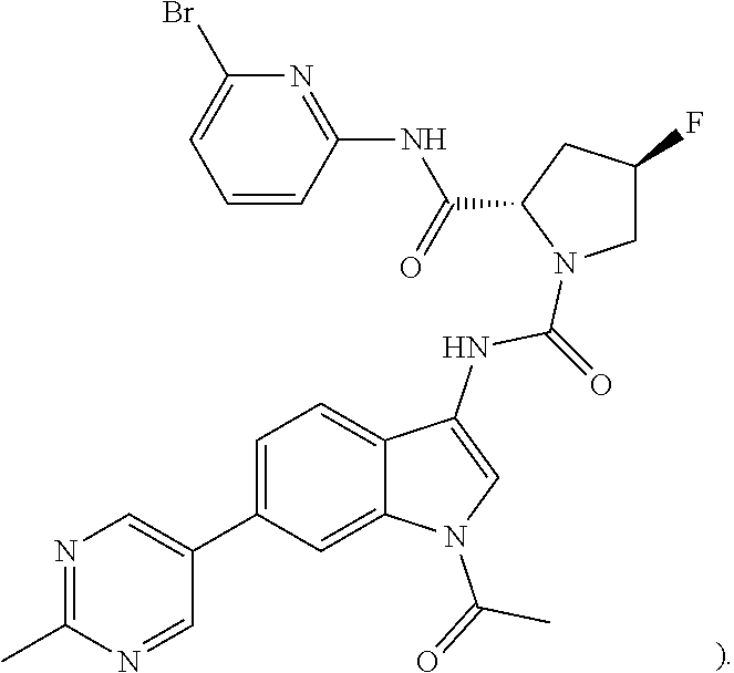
C1=C(Br)N=C(NC(C2N(C(NC3=CN(C(=O)C)C4=CC(C5=CN=C(C)N=C5)=CC=C34)=O)CC(F)C2)=O)C=C1
